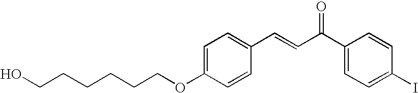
C1=C(OCCCCCCO)C=CC(C=CC(C2=CC=C(I)C=C2)=O)=C1
